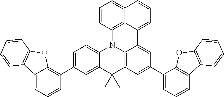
C1=C(C2=C3C(=CC=C2)C2=C(O3)C=CC=C2)C=C2C(=C1)N1C3=C(C=C(C4=CC=CC5=C4OC4=C5C=CC=C4)C=C3C3=CC=CC4=CC=CC1=C43)C2(C)C
